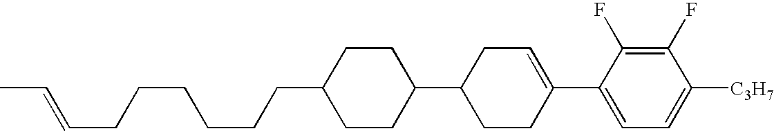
C1(F)=C(F)C(C2=CCC(C3CCC(CCCCCCC=CC)CC3)CC2)=CC=C1[C3H7]
